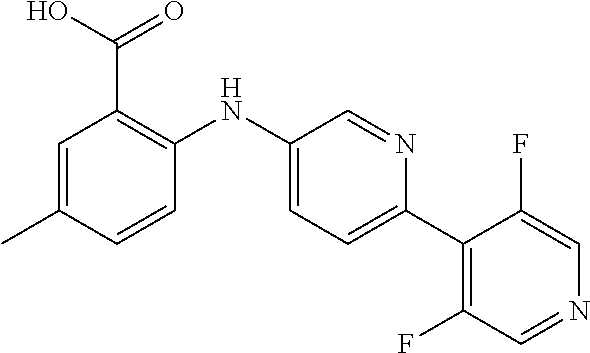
C1=C(C)C=CC(NC2=CC=C(C3=C(F)C=NC=C3F)N=C2)=C1C(O)=O
